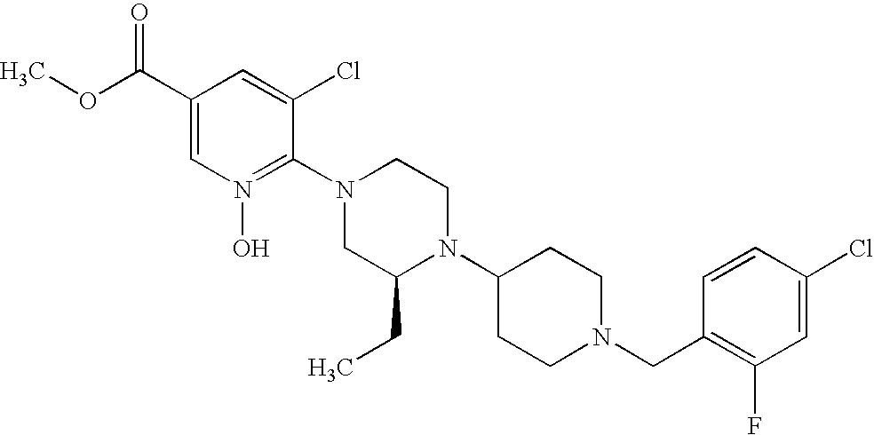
C1(Cl)=CC(F)=C(CN2CCC(N3C(CC)CN(C4=N(O)C=C(C(OC)=O)C=C4Cl)CC3)CC2)C=C1
